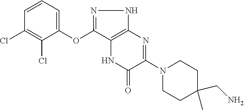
C1C(C)(CN)CCN(C2=NC3=C(C(OC4=CC=CC(Cl)=C4Cl)=NN3)NC2=O)C1
